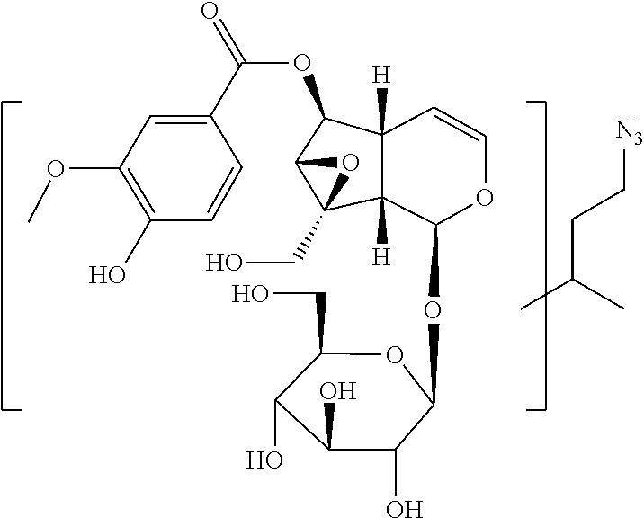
O(C)C1=C(O)C=CC(C(=O)OC2C3([H])C=COC(OC4C(O)C(O)C(O)C(CO)O4)C3([H])C3(CO)C2O3)=C1.CC(C)CC[N3]
